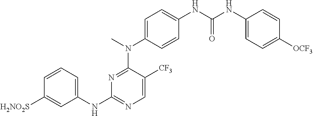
C1=CC=C(NC2=NC=C([CF3])C(N(C)C3=CC=C(NC(NC4=CC=C([OCF3])C=C4)=O)C=C3)=N2)C=C1[SO2NH2]
